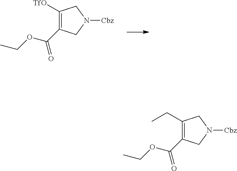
C1([TfO])=C(C(OCC)=O)CN([Cbz])C1.C1(CC)=C(C(OCC)=O)CN([Cbz])C1
